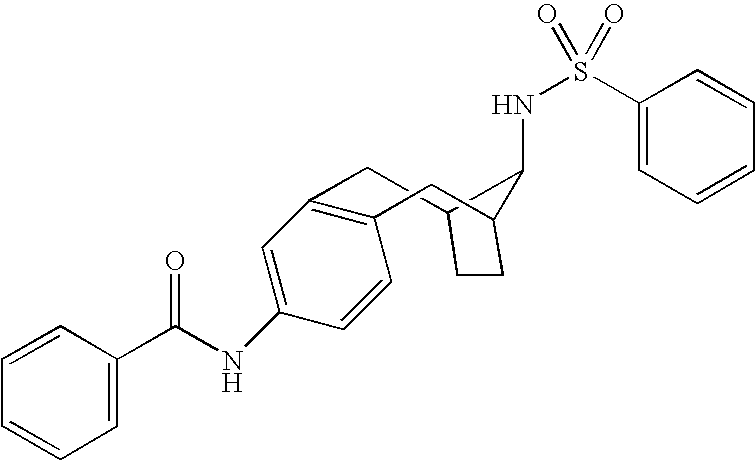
C12C(NS(C3=CC=CC=C3)(=O)=O)C(CC3=C(C1)C=C(NC(C1=CC=CC=C1)=O)C=C3)CC2
